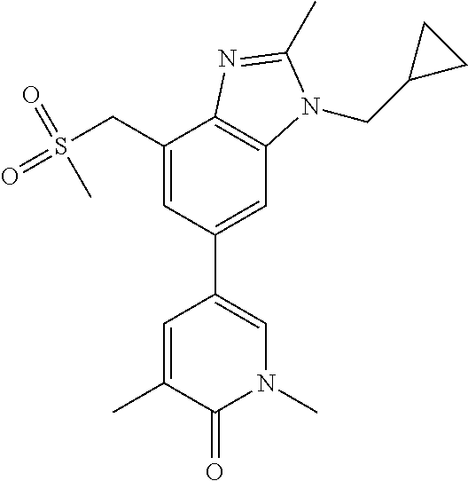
C1(CS(=O)(=O)C)=CC(C2=CN(C)C(=O)C(C)=C2)=CC2=C1N=C(C)N2CC1CC1
